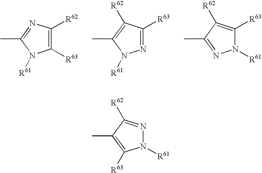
C1([R63])=C([R62])N=C(C)N1[R61].N1=C([R63])C([R62])=C(C)N1[R61].N1([R61])C([R63])=C([R62])C(C)=N1.N1([R61])N=C([R62])C(C)=C1[R63]
